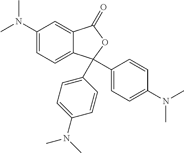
C1(N(C)C)=CC=C2C(=C1)C(=O)OC2(C1=CC=C(N(C)C)C=C1)C1=CC=C(N(C)C)C=C1
